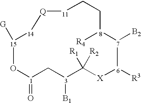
[G][15]1[14][Q][11]CC[8]([R4])[7]([B2])[6]([R3])[X]C([R1])([R2])[3]([B1])C[1](=O)O1
